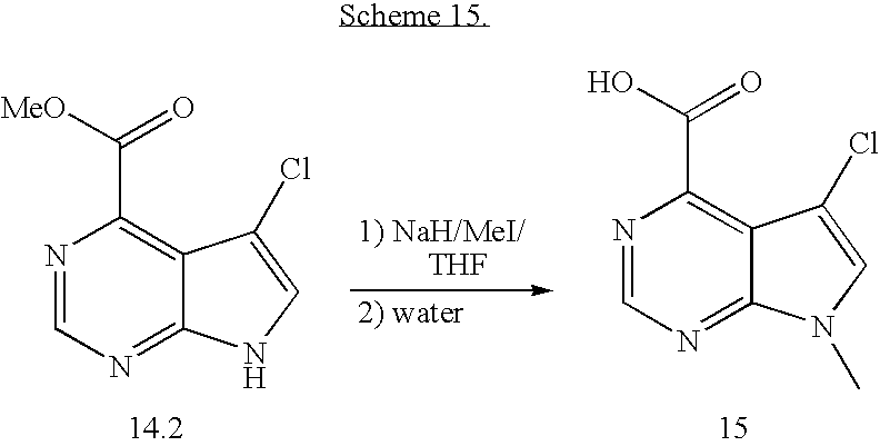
N1=CN=C2C(=C1C([MeO])=O)C(Cl)=CN2.N1=CN=C2C(=C1C(O)=O)C(Cl)=CN2C
